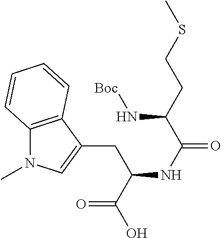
C12=C(C(CC(NC(=O)C(CCSC)N[Boc])C(O)=O)=CN1C)C=CC=C2
